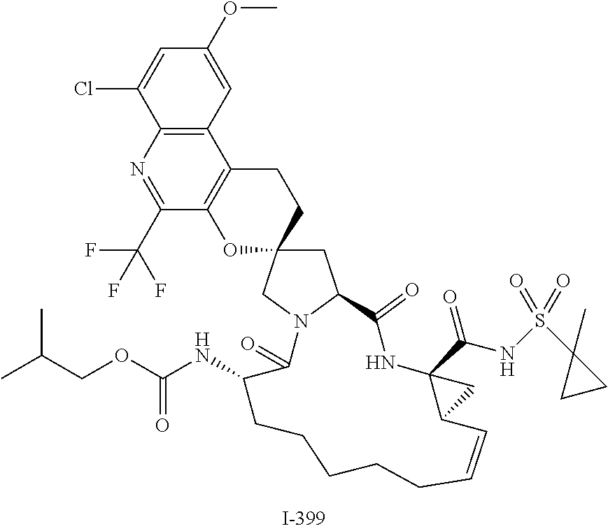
C1=C(Cl)C2=C(C=C1OC)C1=C(C(C(F)(F)F)=N2)OC2(CC1)CC1N(C2)C(=O)C(NC(OCC(C)C)=O)CCCCCC=CC2C(C(NS(C3(C)CC3)(=O)=O)=O)(NC1=O)C2
